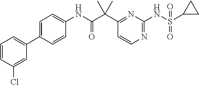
C1(C(C(NC2=CC=C(C3=CC=CC(Cl)=C3)C=C2)=O)(C)C)=NC(NS(C2CC2)(=O)=O)=NC=C1
